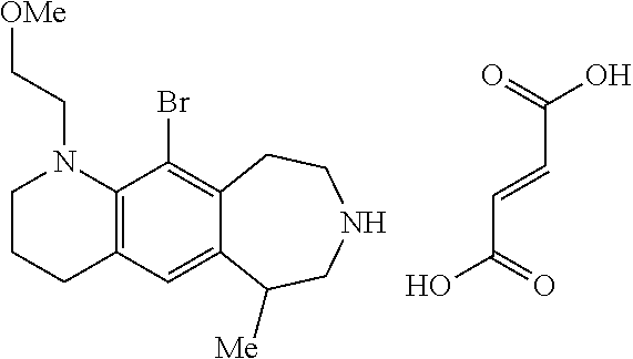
C1CCC2=C(N1CC[OMe])C(Br)=C1C(=C2)C([Me])CNCC1.C(C=CC(O)=O)(O)=O
